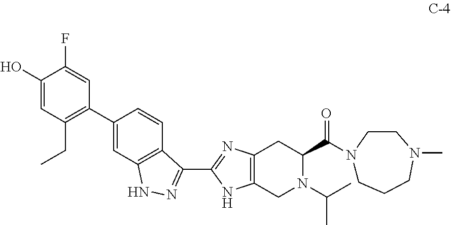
C1(O)=CC(CC)=C(C2=CC3=C(C=C2)C(C2=NC4=C(N2)CN(C(C)C)C(C(N2CCCN(C)CC2)=O)C4)=NN3)C=C1F
